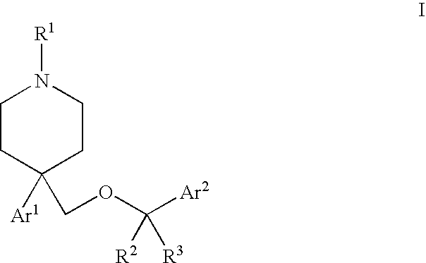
C1CC([Ar1])(COC([Ar2])([R2])[R3])CCN1[R1]
